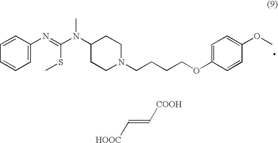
C1=C(N=C(N(C2CCN(CCCCOC3=CC=C(OC)C=C3)CC2)C)SC)C=CC=C1.C(=C[COOH])[HOOC]
